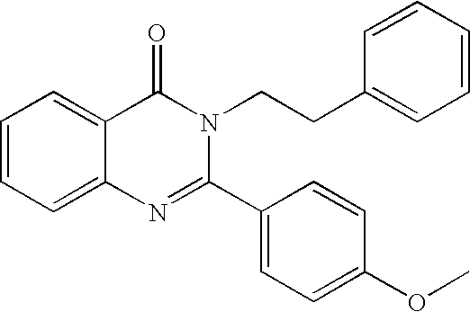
C1=CC=C2C(=C1)C(=O)N(CCC1=CC=CC=C1)C(C1=CC=C(OC)C=C1)=N2
